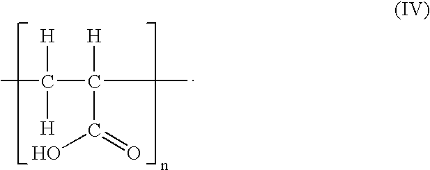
CC(C(C)([H])C(O)=O)([H])[H]
